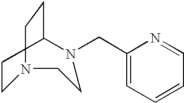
C1CN(CC2=CC=CC=N2)CCN(CC)C1
